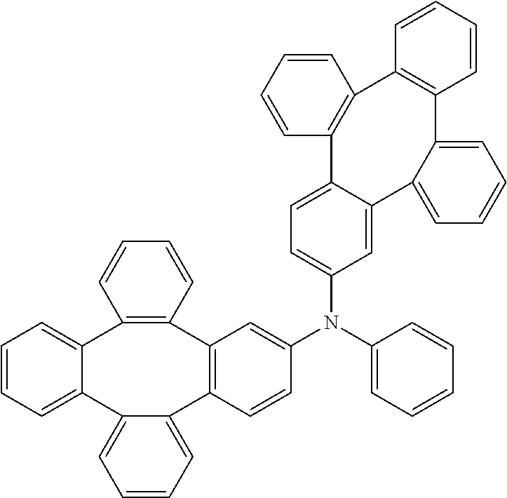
C12=C(C=CC=C1)C1=C(C=CC(N(C3=CC=CC=C3)C3=CC=C4C(=C3)C3=CC=CC=C3C3=C(C5=C4C=CC=C5)C=CC=C3)=C1)C1=CC=CC=C1C1=CC=CC=C21
